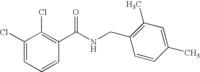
C1(Cl)=CC=CC(C(NCC2=C(C)C=C(C)C=C2)=O)=C1Cl
